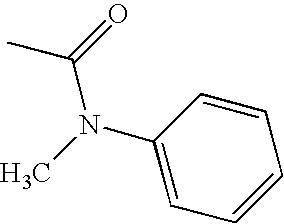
C1(N(C)C(=O)C)=CC=CC=C1
